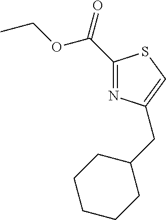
C(C1=NC(CC2CCCCC2)=CS1)(=O)OCC
